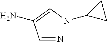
C(=N)C(=CNC1CC1)N
